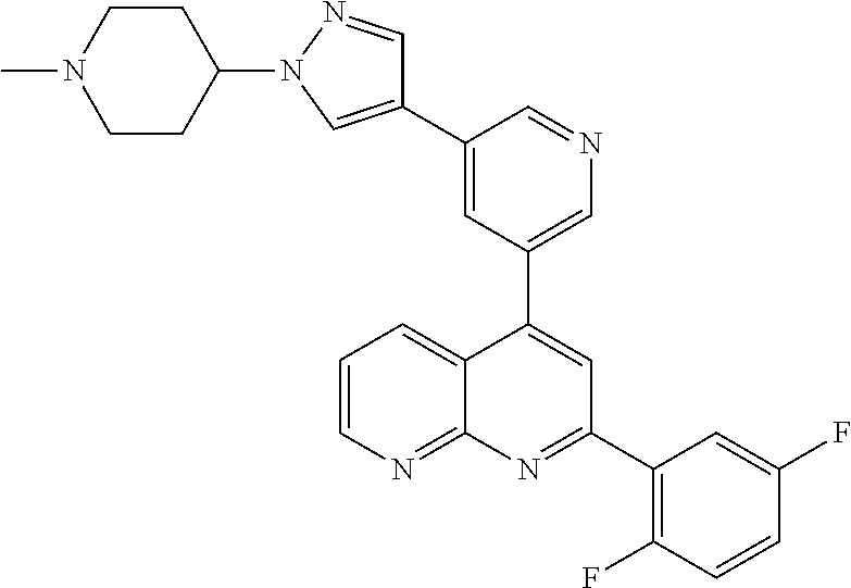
C1=C(C2=CN(C3CCN(C)CC3)N=C2)C=NC=C1C1=CC(C2=C(F)C=CC(F)=C2)=NC2=NC=CC=C12
